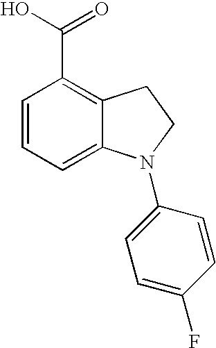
C1=CC=C2C(=C1C(O)=O)CCN2C1=CC=C(F)C=C1
